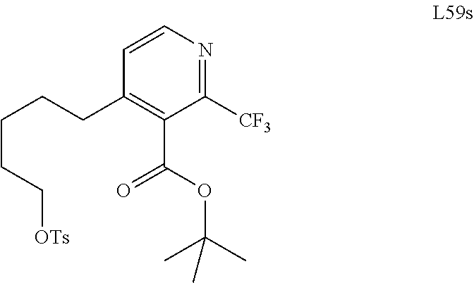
C1(CCCCC[OTs])=C(C(OC(C)(C)C)=O)C([CF3])=NC=C1
